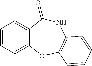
C1=CC=C2C(=C1)C(=O)NC1=C(O2)C=CC=C1
